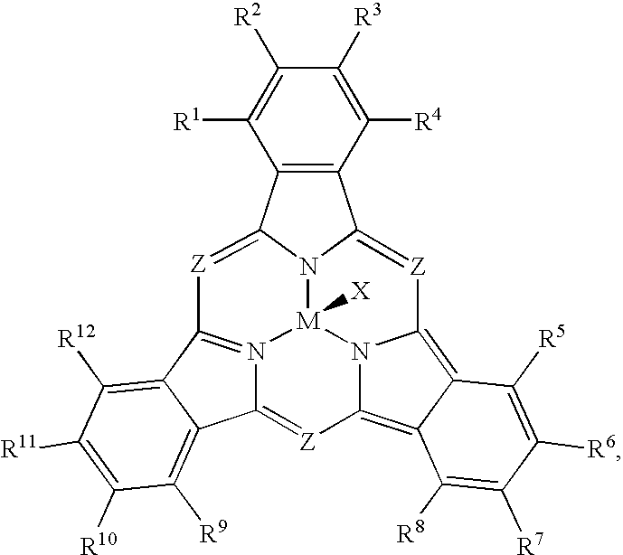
C12=C(C([R4])=C([R3])C([R2])=C1[R1])C1=[Z]C3=C4C(=C5[Z]=C6N7=C([Z]=C2N1[M]7([X])N53)C1=C([R12])C([R11])=C([R10])C([R9])=C61)C([R8])=C([R7])C([R6])=C4[R5]
